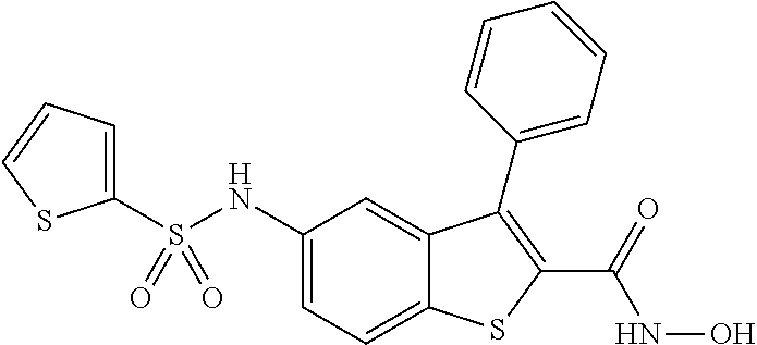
C1(S(NC2=CC=C3C(=C2)C(C2=CC=CC=C2)=C(C(=O)NO)S3)(=O)=O)=CC=CS1
